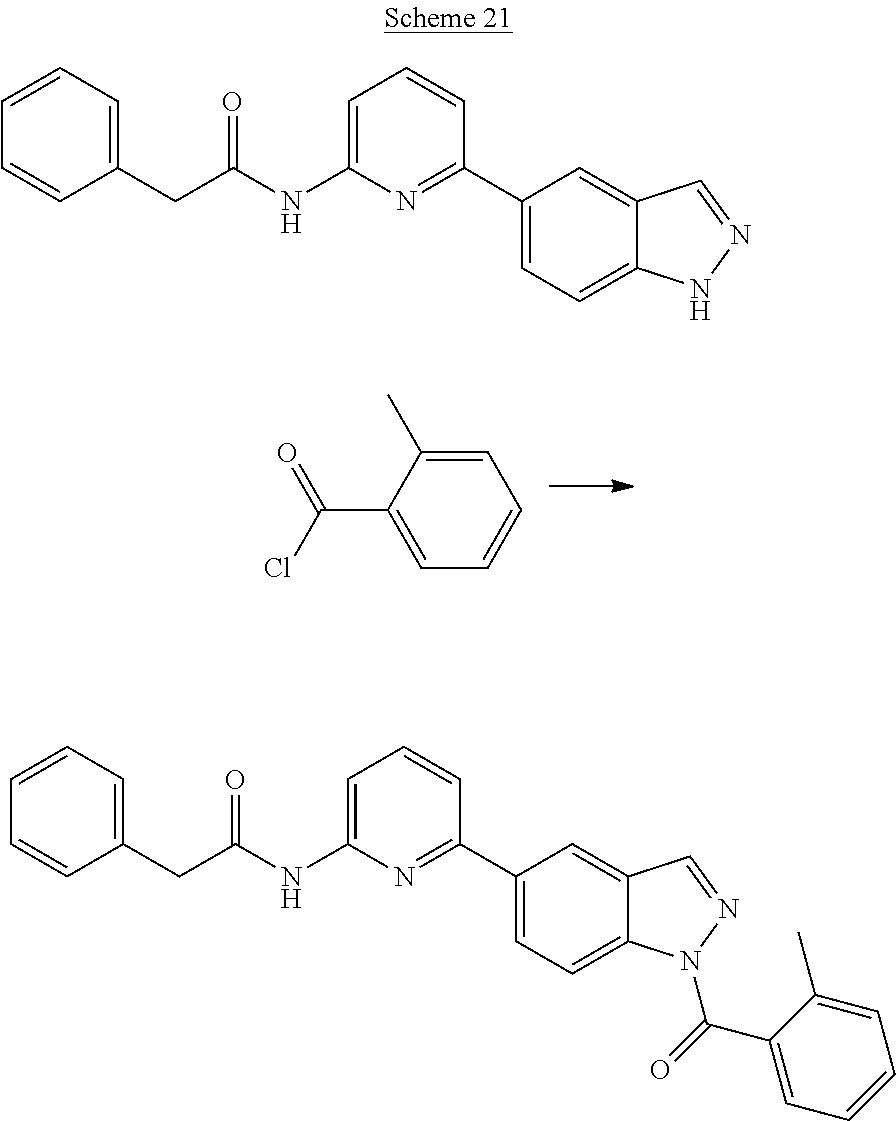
C1=C(C)C(C(Cl)=O)=CC=C1.C1=C(NC(CC2=CC=CC=C2)=O)N=C(C2=CC=C3C(=C2)C=NN3)C=C1.C1=C(NC(CC2=CC=CC=C2)=O)N=C(C2=CC=C3C(=C2)C=NN3C(=O)C2=CC=CC=C2C)C=C1
